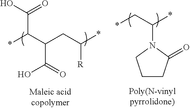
C(C(C(*)C(O)=O)CC(*)[R])(O)=O.N1(C(C*)*)CCCC1=O
